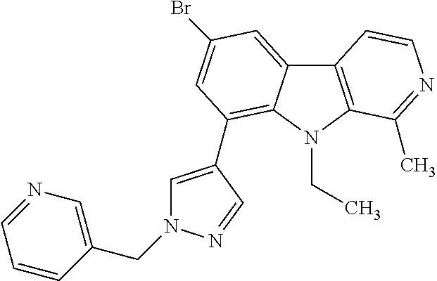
C1=C(C2=C3C(=CC(Br)=C2)C2=C(N3CC)C(C)=NC=C2)C=NN1CC1=CN=CC=C1
